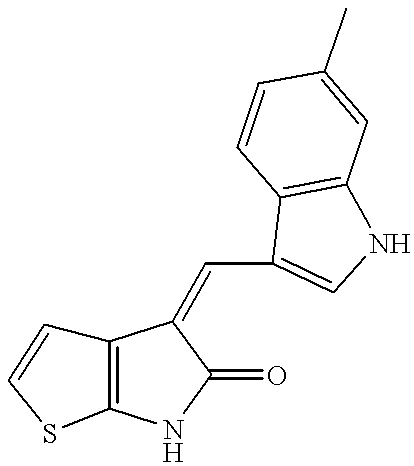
C12=C(NC(=O)C1=CC1=CNC3=C1C=CC(C)=C3)SC=C2
